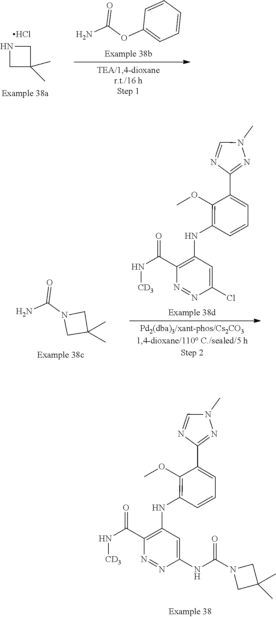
[CD3]NC(C1=C(NC2=C(OC)C(C3=NN(C)C=N3)=CC=C2)C=C(NC(N2CC(C)(C)C2)=O)N=N1)=O.NC(OC1=CC=CC=C1)=O.C1C(C)(C)CN1.Cl.N(C(C1=C(NC2=C(OC)C(C3=NN(C)C=N3)=CC=C2)C=C(Cl)N=N1)=O)[CD3].NC(N1CC(C)(C)C1)=O
